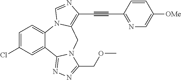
C1=C(Cl)C=C2C(=C1)N1C(=C(C#CC3=NC=C([OMe])C=C3)N=C1)CN1C2=NN=C1COC
